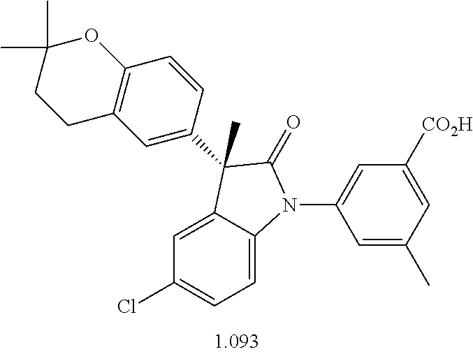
C1=C2C(=CC=C1Cl)N(C1=CC([CO2H])=CC(C)=C1)C(=O)C2(C)C1=CC2=C(C=C1)OC(C)(C)CC2
